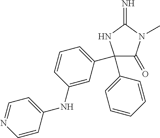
C1(C2=CC=CC=C2)(C2=CC=CC(NC3=CC=NC=C3)=C2)C(=O)N(C)C(=N)N1
